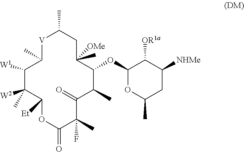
[V]1C(C)C([W1])C([W2])(C)C([Et])OC(=O)C(C)(F)C(=O)C(C)C(OC2OC(C)CC([NHMe])C2[OR1a])C(C)([OMe])CC1C
